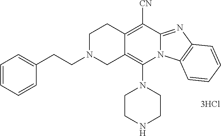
[3HCl].C1CNCCN1C1=C2C(=C([CN])C3=NC4=C(N13)C=CC=C4)CCN(CCC1=CC=CC=C1)C2
